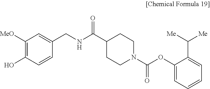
C1([MeO])=C(O)C=CC(CNC(C2CCN(C(OC3=CC=CC=C3C([Me])[Me])=O)CC2)=O)=C1
